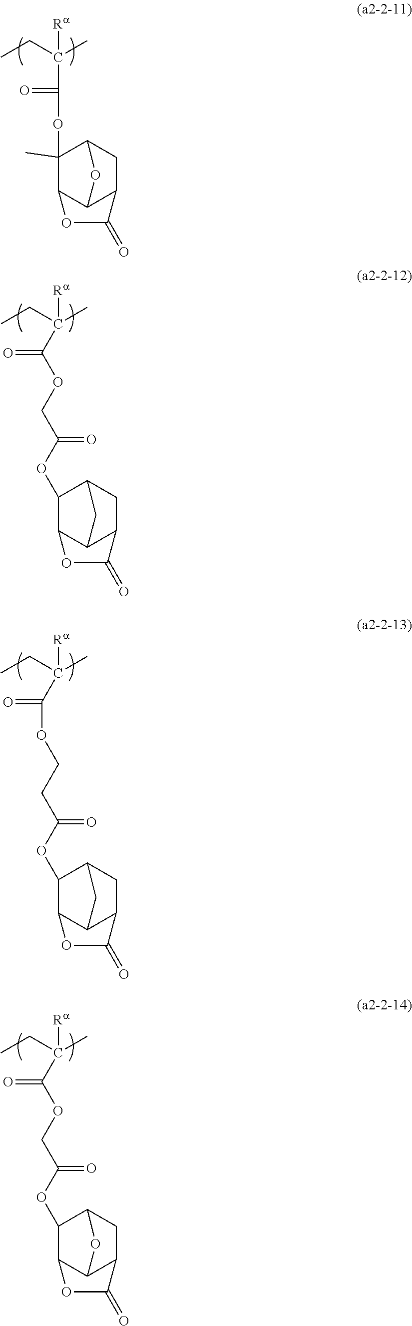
CCC(C)([Ra])C(=O)OC1(C)C2C3C(CC1O3)C(=O)O2.CCC(C)([Ra])C(OCC(OC1C2C3C(CC1C3)C(=O)O2)=O)=O.CCC(C)([Ra])C(=O)OCCC(OC1C2C3C(CC1C3)C(=O)O2)=O.CCC(C)([Ra])C(OCC(OC1C2C3C(CC1O3)C(=O)O2)=O)=O
